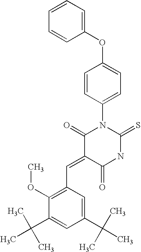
C1=CC=CC(OC2=CC=C(N3C(=O)C(=CC4=C(OC)C(C(C)(C)C)=CC(C(C)(C)C)=C4)C(=O)NC3=S)C=C2)=C1
